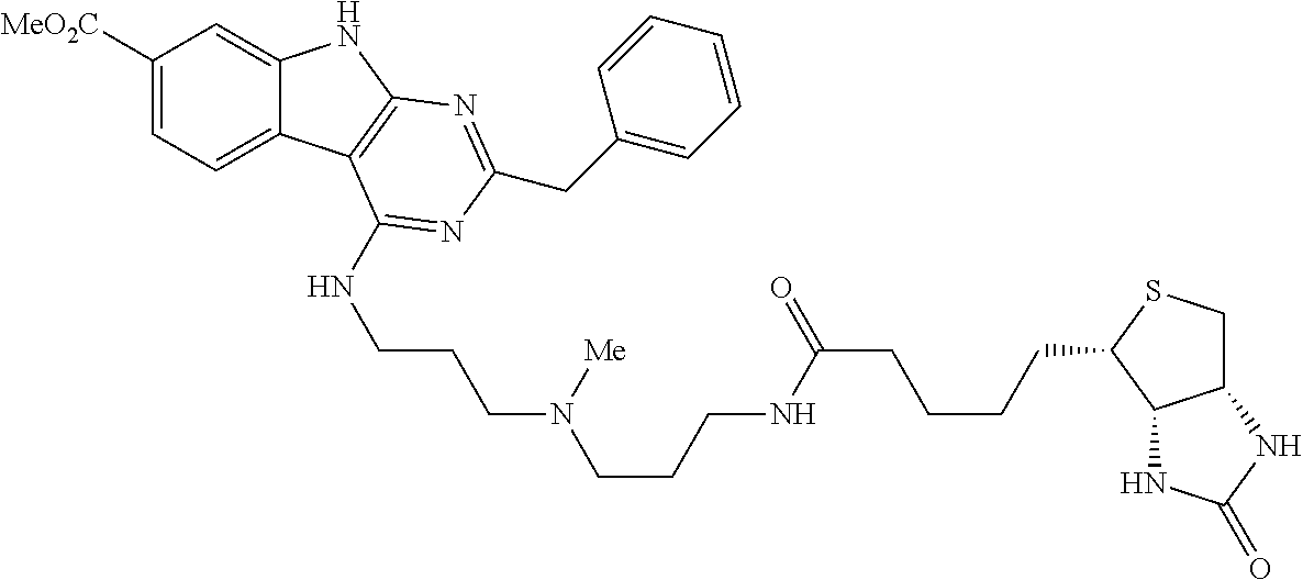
C1([MeO2C])=CC=C2C(=C1)NC1=C2C(NCCCN([Me])CCCNC(CCCCC2SCC3C2NC(=O)N3)=O)=NC(CC2=CC=CC=C2)=N1
